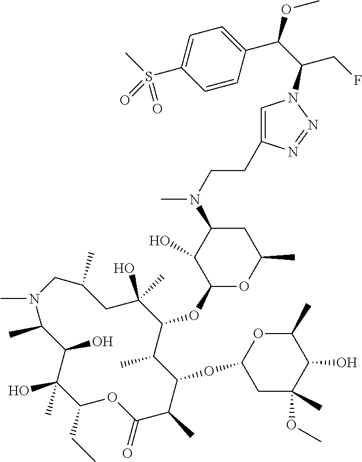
C1(O)(C)C(CC)OC(=O)C(C)C(OC2CC(OC)(C)C(O)C(C)O2)C(C)C(OC2OC(C)CC(N(C)CCC3=CN(C(CF)C(C4=CC=C(S(C)(=O)=O)C=C4)OC)N=N3)C2O)C(O)(C)CC(C)CN(C)C(C)C1O
